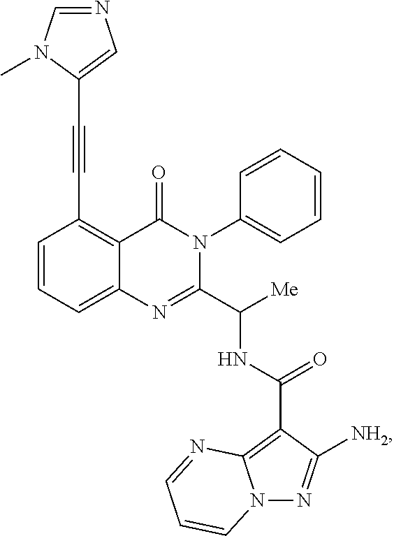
C1=CC=C2C(=C1C#CC1=CN=CN1C)C(=O)N(C1=CC=CC=C1)C(C([Me])NC(=O)C1=C3N(N=C1[NH2])C=CC=N3)=N2
